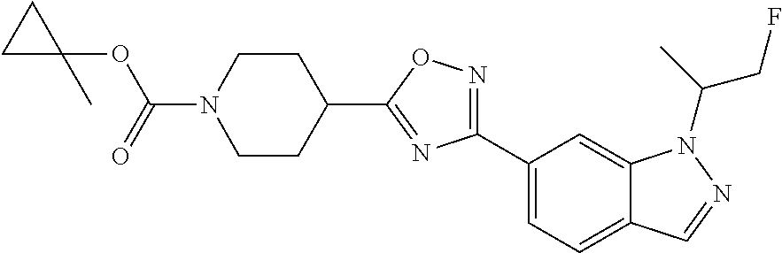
C(N1CCC(C2=NC(C3=CC=C4C(=C3)N(C(C)CF)N=C4)=NO2)CC1)(=O)OC1(C)CC1
